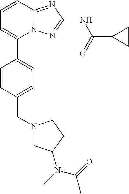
C1=CC2=NC(NC(=O)C3CC3)=NN2C(C2=CC=C(CN3CC(N(C)C(=O)C)CC3)C=C2)=C1
